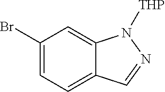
C1(Br)=CC=C2C(=C1)N([THP])N=C2
